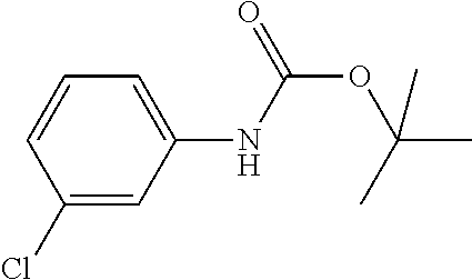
O(C(NC1=CC=CC(Cl)=C1)=O)C(C)(C)C
